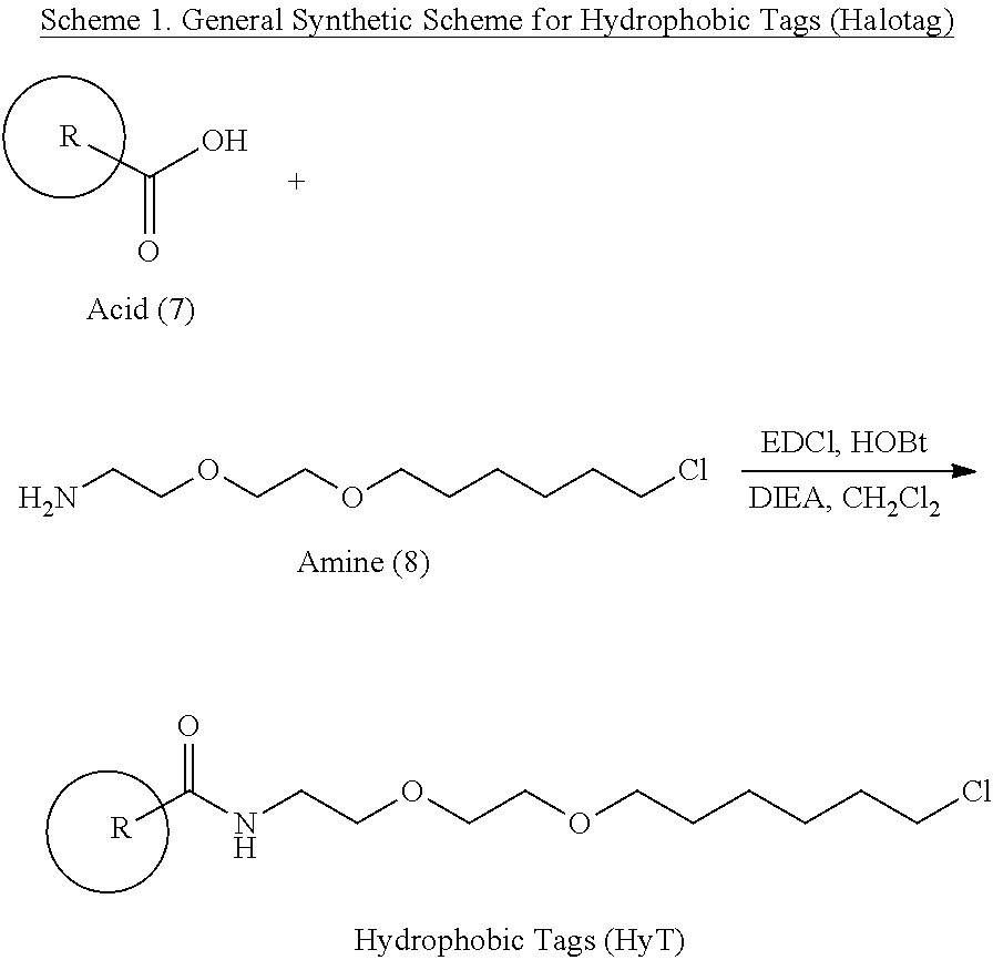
[R]C(O)=O.NCCOCCOCCCCCCCl.N(CCOCCOCCCCCCCl)C([R])=O
